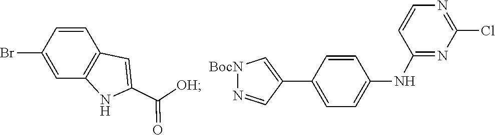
C1(NC2=CC=C(C3=C[BocN]N=C3)C=C2)=NC(Cl)=NC=C1.C12=C(C=CC(Br)=C1)C=C(C(=O)[OH])N2
